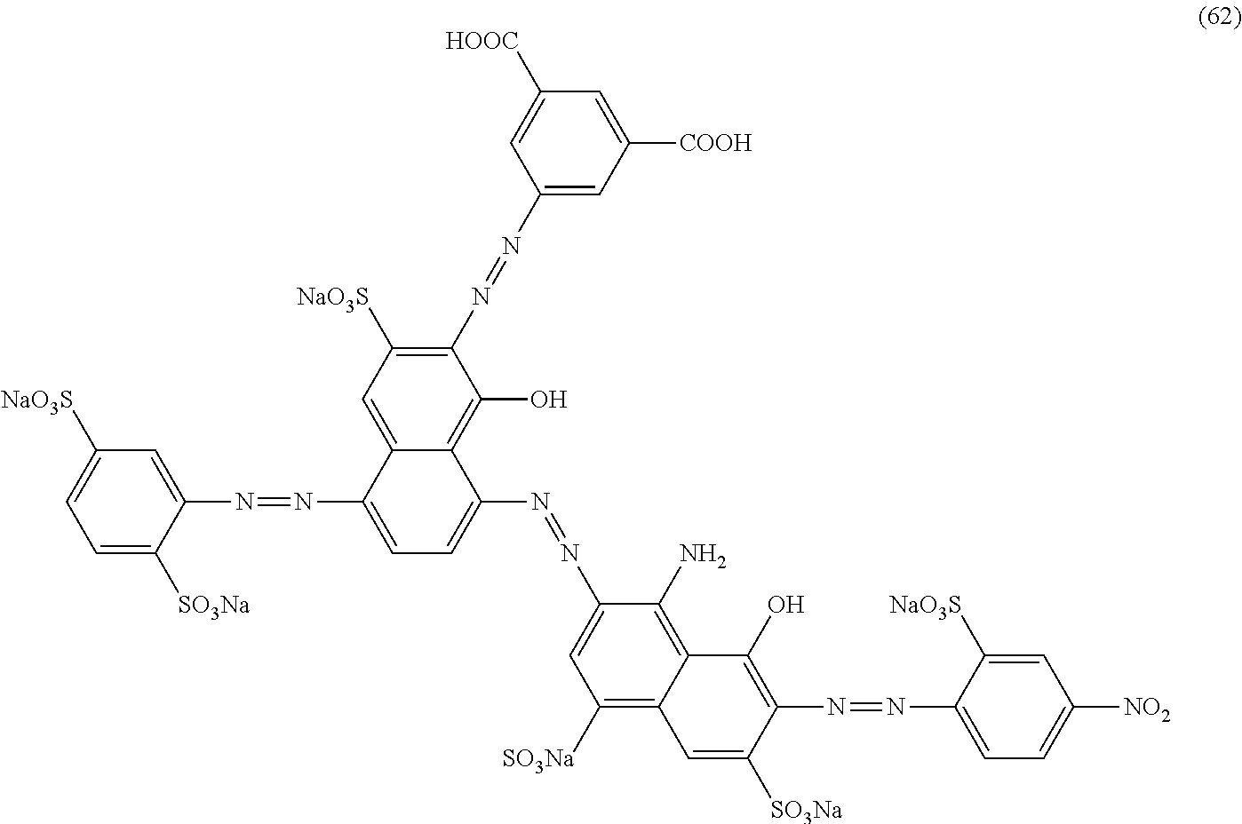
C1=C2C(=C(O)C(N=NC3=CC([COOH])=CC([HOOC])=C3)=C1[NaO3S])C(N=NC1=CC([SO3Na])=C3C(=C1N)C(O)=C(N=NC1=CC=C([NO2])C=C1[NaO3S])C([SO3Na])=C3)=CC=C2N=NC1=CC([NaO3S])=CC=C1[SO3Na]
